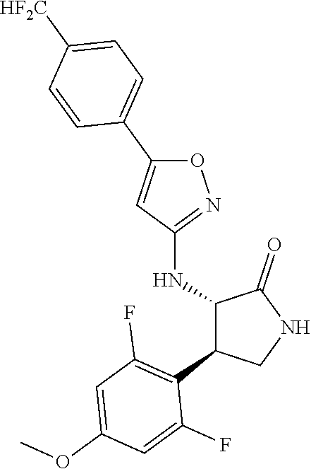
C1(NC2C(C3=C(F)C=C(OC)C=C3F)CNC2=O)=NOC(C2=CC=C([HF2C])C=C2)=C1
